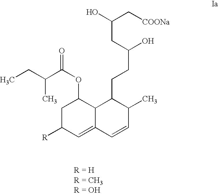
C1C([R])C=C2C(C1OC(C(C)CC)=O)C(CCC(O)CC(O)C[COONa])C(C)C=C2
